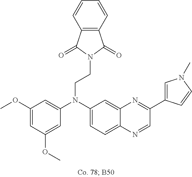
C1(OC)=CC(OC)=CC(N(C2=CC=C3C(=C2)N=C(C2=CN(C)C=C2)C=N3)CCN2C(=O)C3=C(C=CC=C3)C2=O)=C1
